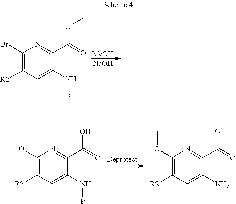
C1(Br)=C([R2])C=C(NP)C(C(=O)OC)=N1.[MeOH].[NaOH].C1(OC)=C([R2])C=C(NP)C(C(=O)O)=N1.C1(OC)=C([R2])C=C(N)C(C(=O)O)=N1
